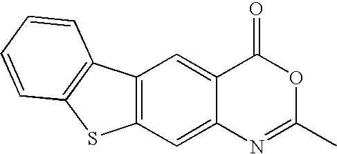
C12=C(C=C3C(=C1)C(=O)OC(C)=N3)SC1=C2C=CC=C1
